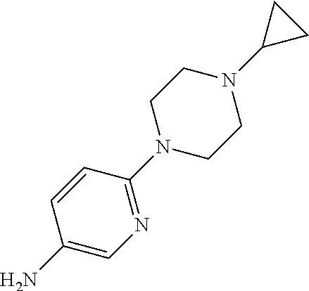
C1(N)=CN=C(N2CCN(C3CC3)CC2)C=C1
